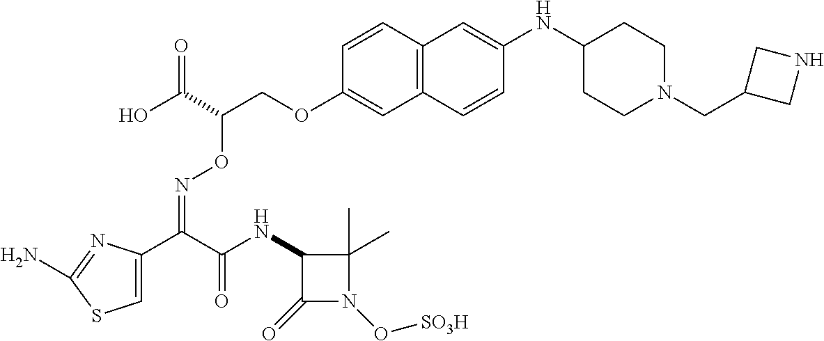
C1=C(C(C(NC2C(=O)N(O[SO3H])C2(C)C)=O)=NOC(COC2=CC3=C(C=C2)C=C(NC2CCN(CC4CNC4)CC2)C=C3)C(O)=O)N=C(N)S1
